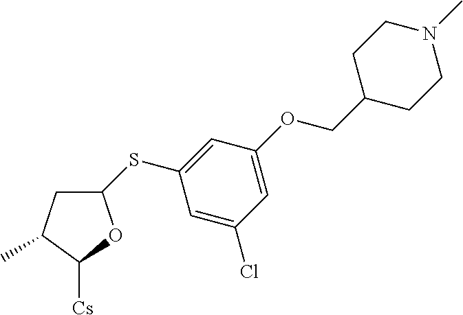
C1C(C)C([Cs])OC1SC1=CC(OCC2CCN(C)CC2)=CC(Cl)=C1
